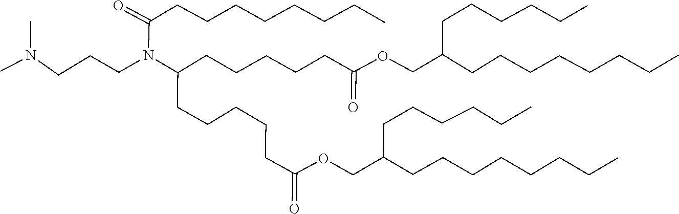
C(=O)(CCCCCCCC)N(C(CCCCCC(=O)OCC(CCCCCCCC)CCCCCC)CCCCCC(OCC(CCCCCCCC)CCCCCC)=O)CCCN(C)C
